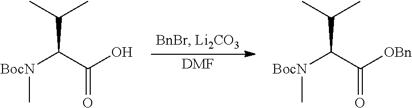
[DMF].[BocN](C(C([OBn])=O)C(C)C)C.[BocN](C(C(O)=O)C(C)C)C
